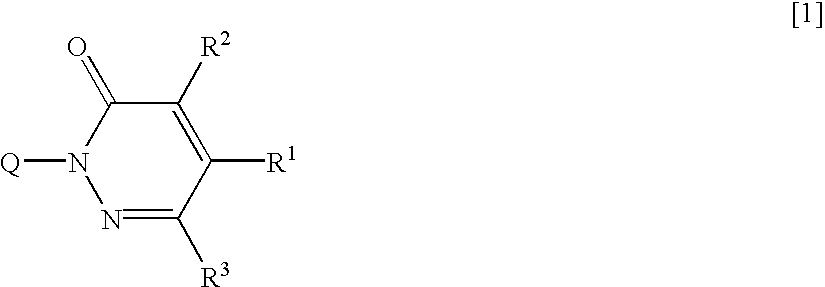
N1([Q])N=C([R3])C([R1])=C([R2])C1=O
